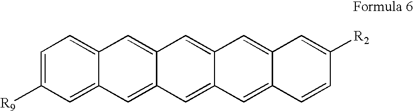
C1=C([R9])C=C2C(=C1)C=C1C(=C2)C=C2C(=C1)C=C1C(=C2)C=CC([R2])=C1
